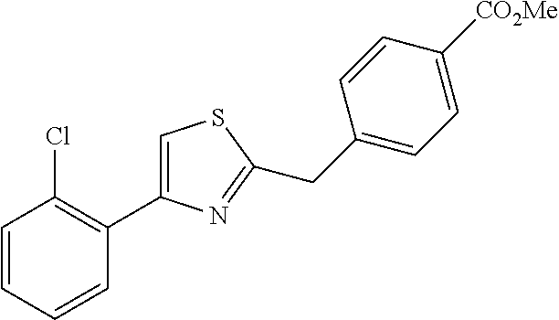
C1(CC2=NC(C3=C(Cl)C=CC=C3)=CS2)=CC=C([CO2Me])C=C1
